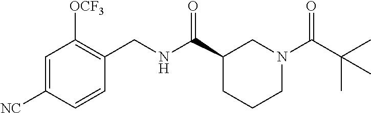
C1=C([NC])C=CC(CNC(C2CCCN(C(C(C)(C)C)=O)C2)=O)=C1[OCF3]
